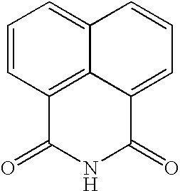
C1=CC2=C3C(=C1)C=CC=C3C(=O)NC2=O
